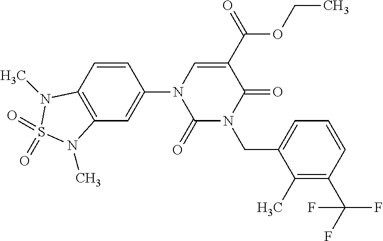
C1(=O)N(CC2=CC=CC(C(F)(F)F)=C2C)C(=O)C(C(=O)OCC)=CN1C1=CC2=C(C=C1)N(C)S(=O)(=O)N2C
